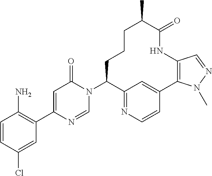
NC1=C(C2=CC(=O)N(C3C4=NC=CC(=C4)C4=C(NC(=O)C(C)CCC3)C=NN4C)C=N2)C=C(Cl)C=C1
